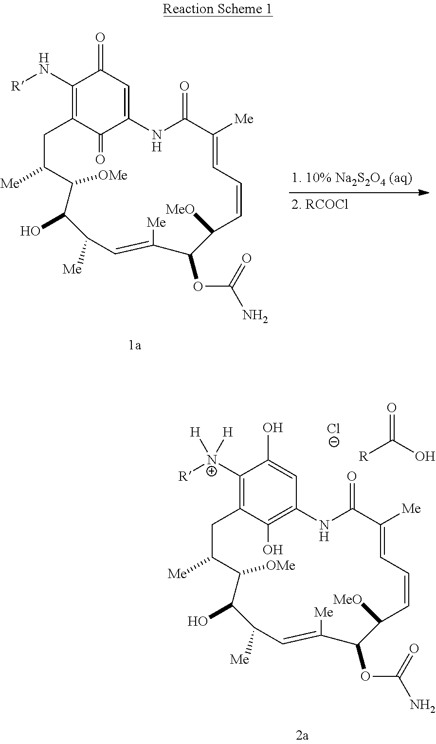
C1(N[R])=C2C(=O)C(=CC1=O)NC(=O)C([Me])=CC=CC([MeO])C(OC(=O)N)C([Me])=CC([Me])C(O)C([OMe])C([Me])C2.C1([N+]([R])([H])[H])=C2C(O)=C(C=C1O)NC(=O)C([Me])=CC=CC([MeO])C(OC(=O)N)C([Me])=CC([Me])C(O)C([OMe])C([Me])C2.[Cl-].O=C([R])O
